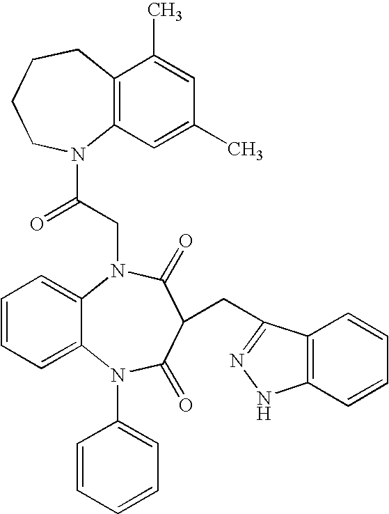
C12=C(C=C(C)C=C1C)N(C(=O)CN1C3=CC=CC=C3N(C3=CC=CC=C3)C(=O)C(CC3=NNC4=C3C=CC=C4)C1=O)CCCC2
